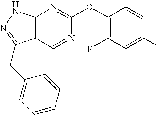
C12=C(NN=C1CC1=CC=CC=C1)N=C(OC1=C(F)C=C(F)C=C1)N=C2
